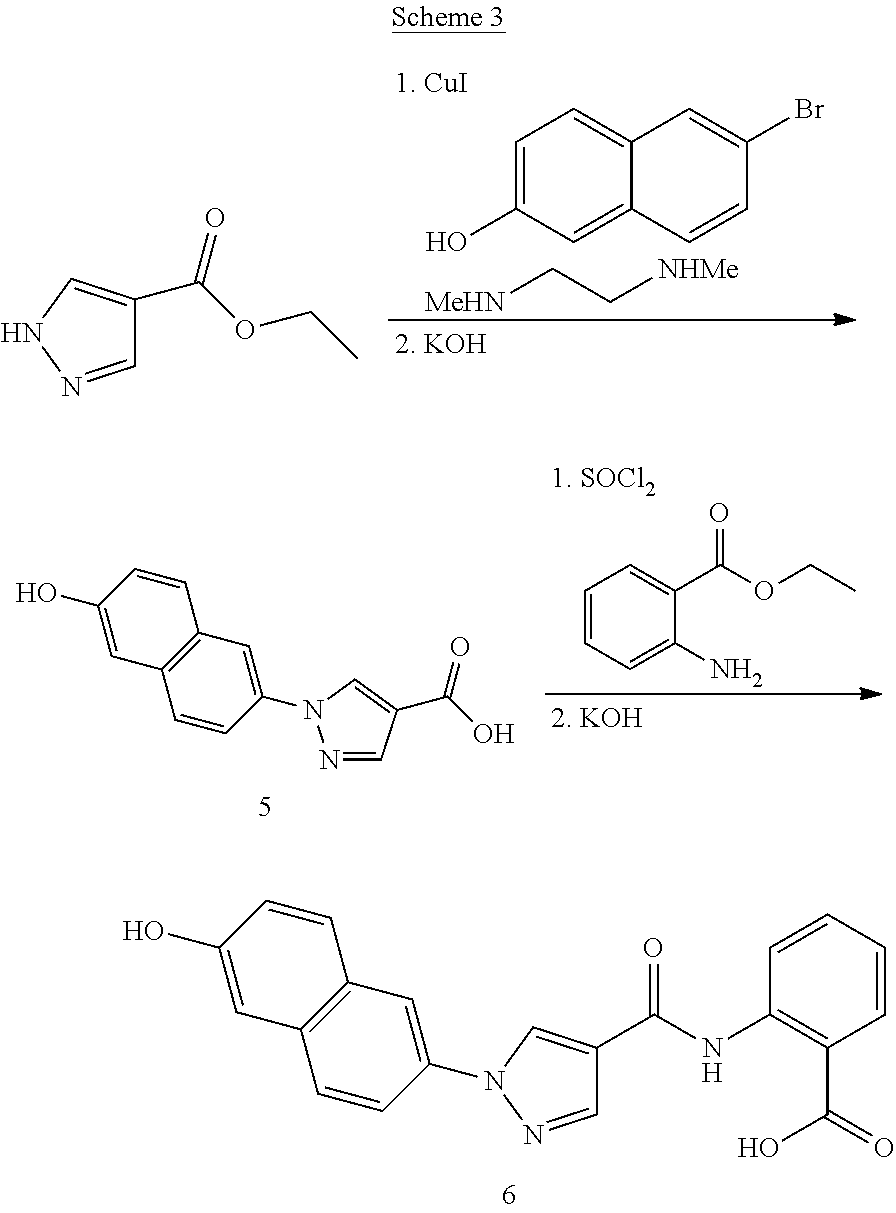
C1=C(O)C=C2C(=C1)C=C(Br)C=C2.[MeHN]CC[NHMe].C1=NNC=C1C(OCC)=O.C1=CC=C(N)C(C(OCC)=O)=C1.C12=C(C=C(N3N=CC(C(O)=O)=C3)C=C1)C=CC(O)=C2.C12=C(C=C(N3C=C(C(NC4=C(C(=O)O)C=CC=C4)=O)C=N3)C=C1)C=CC(O)=C2
